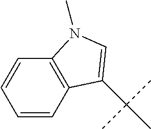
C1=CC2=C(C=C1)N(C)C=C2C(C)(C)C
